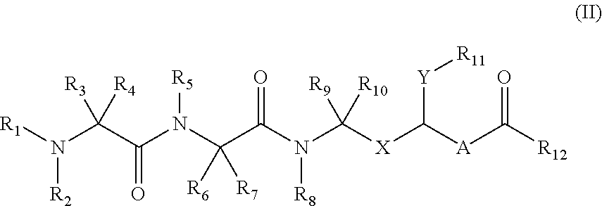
[R1]N(C(C(N(C(C(N(C([X]C([A]C([R12])=O)[Y][R11])([R9])[R10])[R8])=O)([R6])[R7])[R5])=O)([R3])[R4])[R2]
